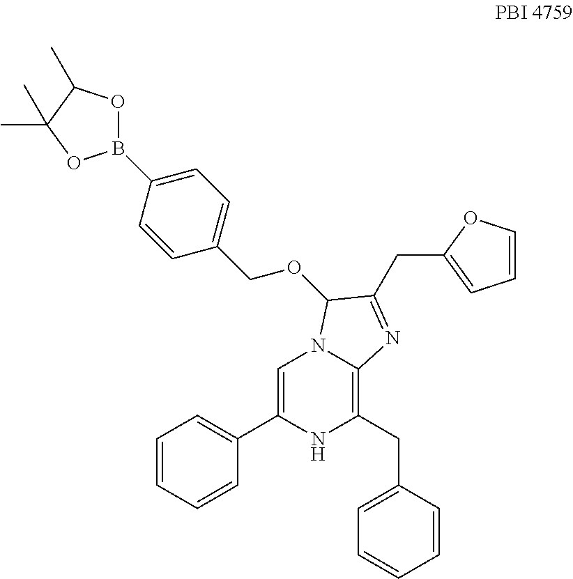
C1=C(C2=CC=CC=C2)NC(CC2=CC=CC=C2)=C2N1C(OCC1=CC=C(B3OC(C)C(C)(C)O3)C=C1)C(CC1=CC=CO1)=N2
